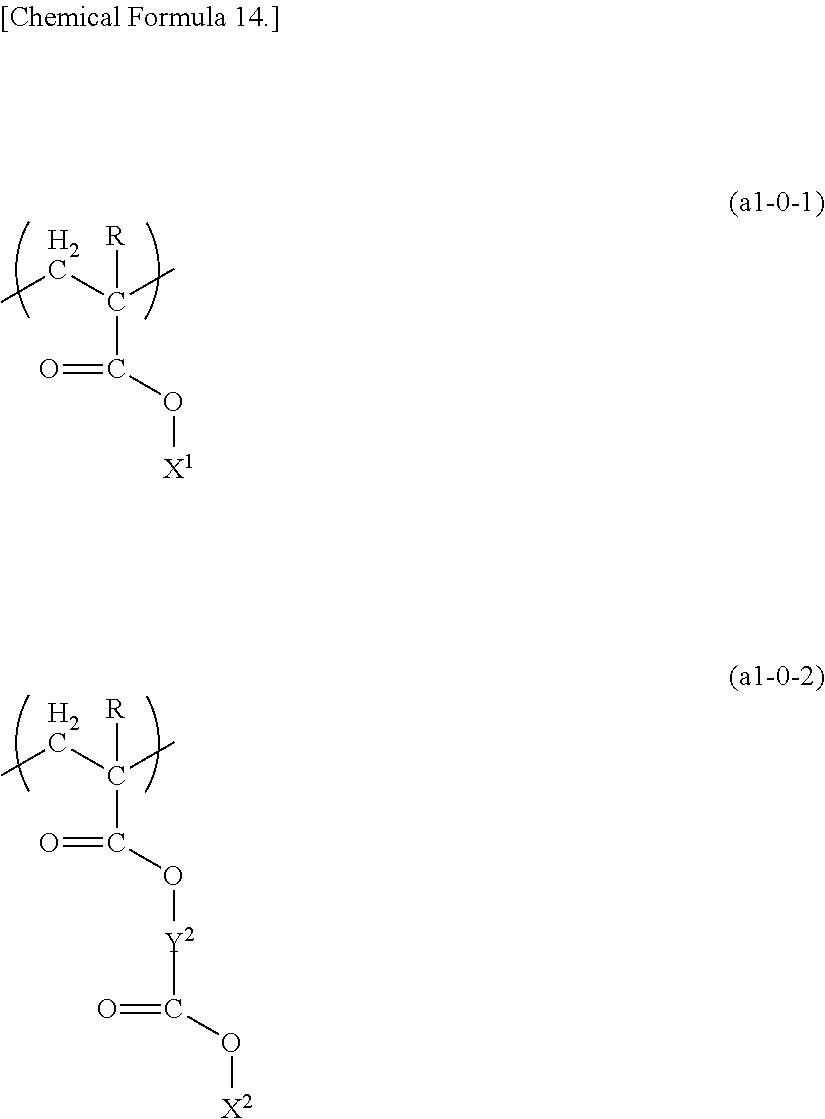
CCC(C)(C(O[X1])=O)[R].CCC(C)(C(O[Y2]C(O[X2])=O)=O)[R]
